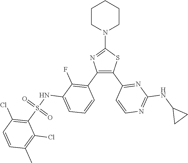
C1(N2CCCCC2)=NC(C2=C(F)C(NS(C3=C(Cl)C=CC(C)=C3Cl)(=O)=O)=CC=C2)=C(C2=NC(NC3CC3)=NC=C2)S1
